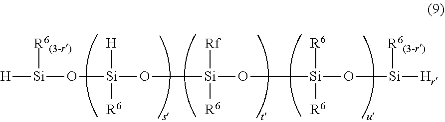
[H][Si](O[Si](O[Si](O[Si](O[Si]([Hr])[R6(3-r)])([R6])[R6])([Rf])[R6])([H])[R6])[R6(3-r)]
